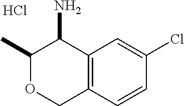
C12=C(C=C(Cl)C=C1)C(N)C(C)OC2.Cl
